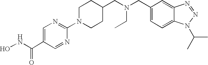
C1(N2CCC(CN(CC3=CC=C4C(=C3)N=NN4C(C)C)CC)CC2)=NC=C(C(NO)=O)C=N1
